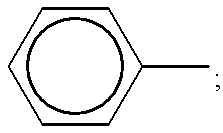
c1(C)ccccc1
